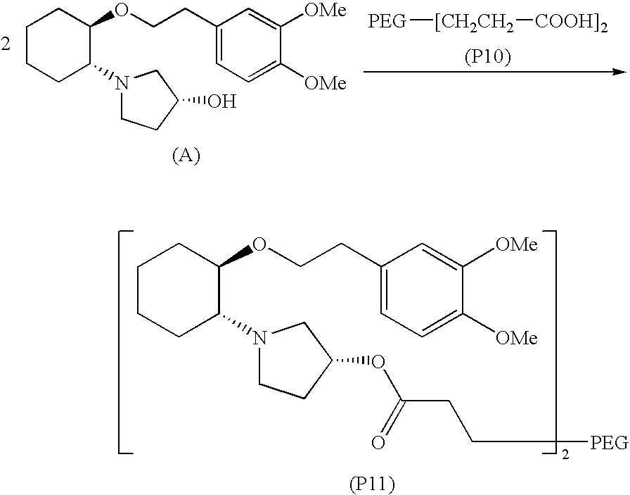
[(P11)].C1CCC(N2CCC(OC(CC[PEG])=O)C2)C(OCCC2=CC=C([OMe])C([OMe])=C2)C1.[(P10)].[PEG][[CH2CH2][COOH]2].C1CCC(N2CCC(O)C2)C(OCCC2=CC=C([OMe])C([OMe])=C2)C1
